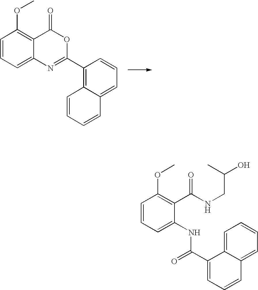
C1=CC=C2C(=C1OC)C(=O)OC(C1=C3C(=CC=C1)C=CC=C3)=N2.C1=CC=C(NC(=O)C2=CC=CC3=CC=CC=C23)C(C(NCC(C)O)=O)=C1OC
